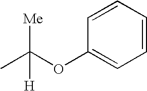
CC(OC1=CC=CC=C1)([Me])[H]
